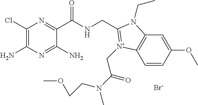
C1(Cl)=C(N)N=C(N)C(C(NCC2=[N+](CC(=O)N(CCOC)C)C3=C(C=C(OC)C=C3)N2CC)=O)=N1.[Br-]
